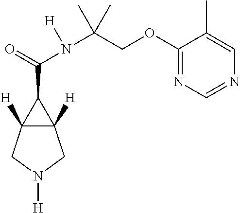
C(C1C2([H])C1([H])CN([H])C2)(=O)N([H])C(COC1=NC=NC=C1C)(C)C
